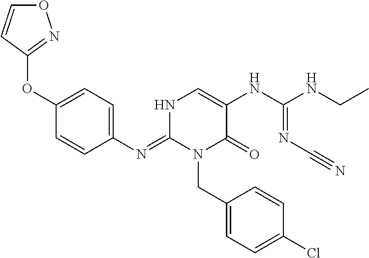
C1(N=C2N(CC3=CC=C(Cl)C=C3)C(=O)C(NC(=NC#N)NCC)=CN2)=CC=C(OC2=NOC=C2)C=C1
